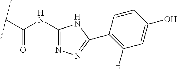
C(C(NC1=NN=C(C2=C(F)C=C(O)C=C2)N1)=O)(C)C
